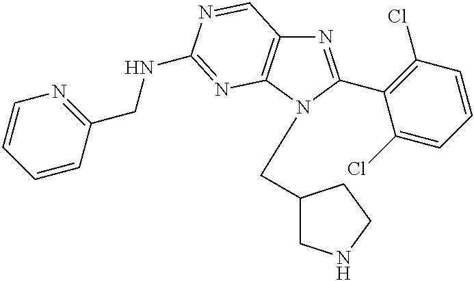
N1=C(C2=C(Cl)C=CC=C2Cl)N(CC2CNCC2)C2=C1C=NC(NCC1=NC=CC=C1)=N2
